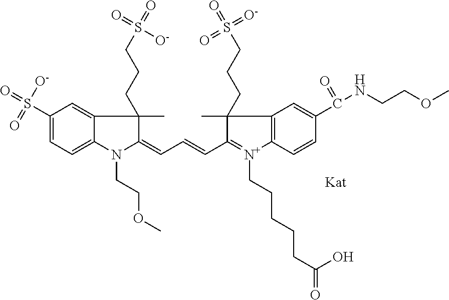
C1(S(=O)([O-])=O)=CC=C2C(=C1)C(C)(CCCS(=O)([O-])=O)C(=CC=CC1=[N+](CCCCCC(=O)O)C3=C(C=C(C(NCCOC)=O)C=C3)C1(C)CCCS(=O)(=O)=[O-])N2CCOC
